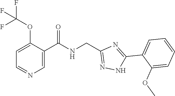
C1=C(C(NCC2=NNC(C3=CC=CC=C3OC)=N2)=O)C(OC(F)(F)F)=CC=N1
